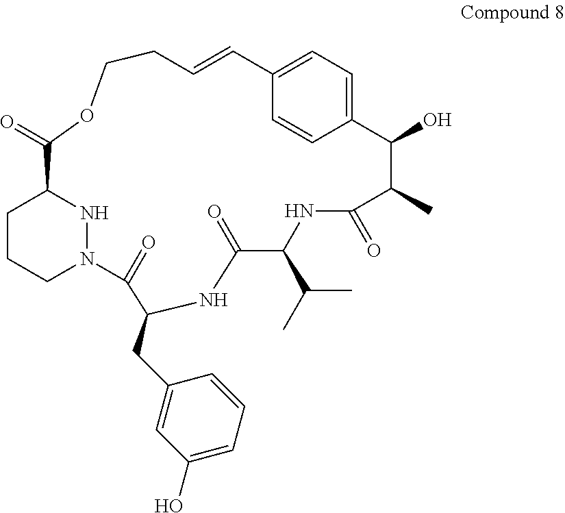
C1CCN2NC1C(=O)OCCC=CC1=CC=C(C=C1)C(O)C(C)C(=O)NC(C(C)C)C(=O)NC(CC1=CC(O)=CC=C1)C2=O
